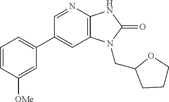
C1(C2=CC=CC([OMe])=C2)=CC2=C(N=C1)NC(=O)N2CC1CCCO1
